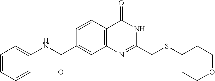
C1(CSC2CCOCC2)=NC2=C(C=CC(C(NC3=CC=CC=C3)=O)=C2)C(=O)N1
